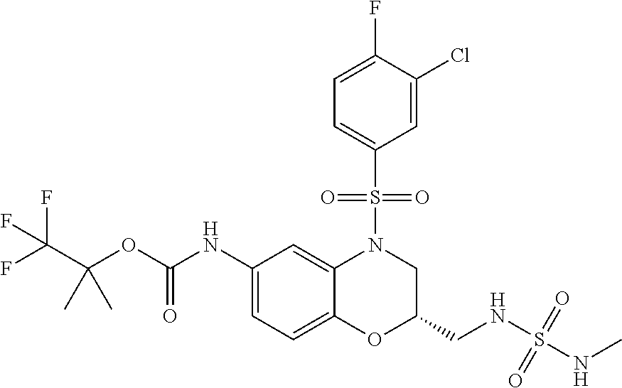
C1(NC(OC(C(F)(F)F)(C)C)=O)=CC=C2C(=C1)N(S(C1=CC=C(F)C(Cl)=C1)(=O)=O)CC(CNS(=O)(NC)=O)O2
